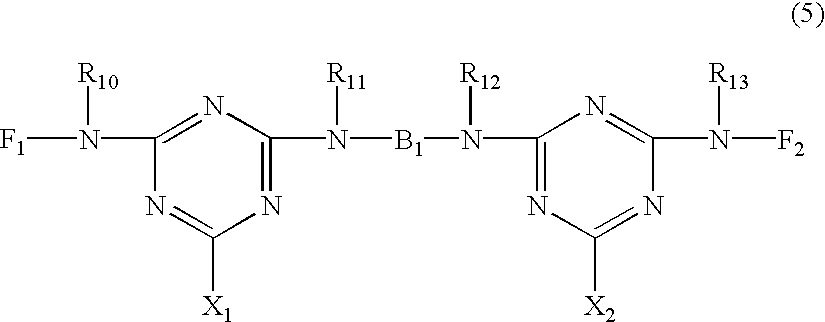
N1=C(N([B1]N([R12])C2=NC([X2])=NC(N([F2])[R13])=N2)[R11])N=C(N([F1])[R10])N=C1[X1]
